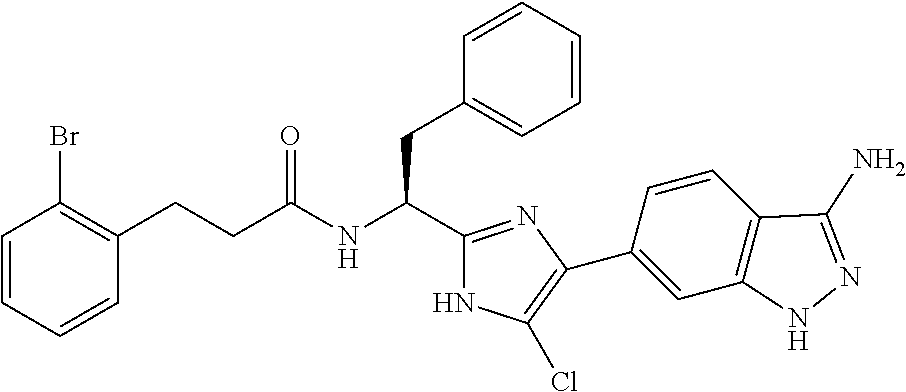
C1=CC=CC(CCC(NC(C2=NC(C3=CC4=C(C=C3)C(N)=NN4)=C(Cl)N2)CC2=CC=CC=C2)=O)=C1Br
